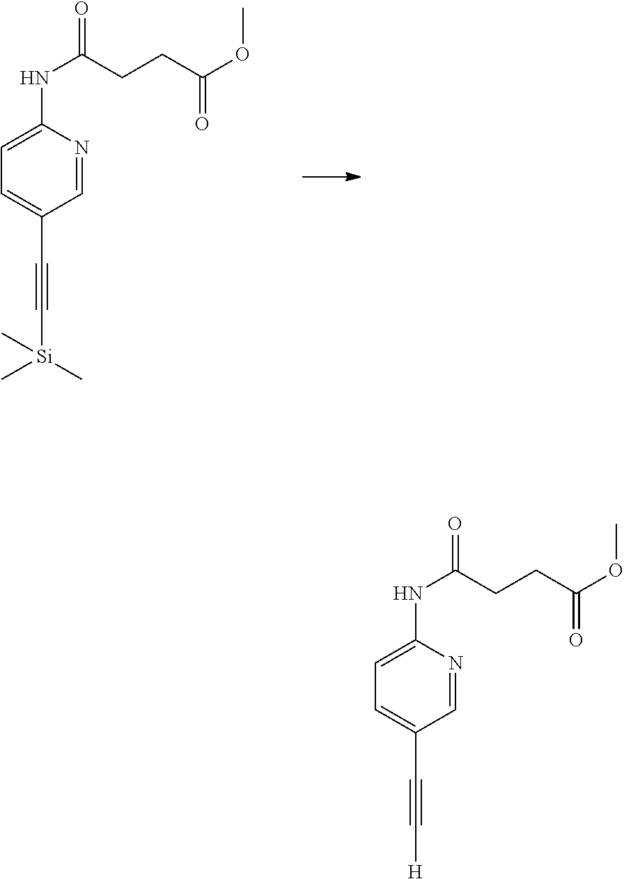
C1=NC(NC(CCC(OC)=O)=O)=CC=C1C#C[Si](C)(C)C.C1=NC(NC(CCC(OC)=O)=O)=CC=C1C#C[H]
